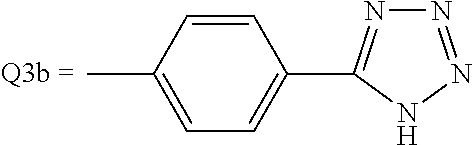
C1=CC(C)=CC=C1C1=NN=NN1
